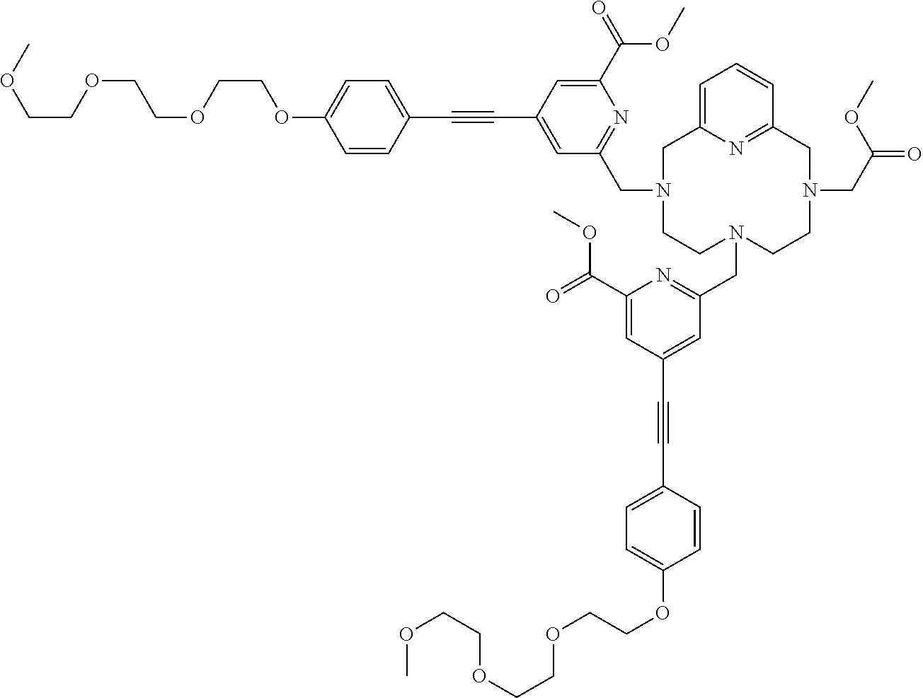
COCCOCCOCCOC1=CC=C(C#CC2=CC(CN3CCN(CC4=NC(C(=O)OC)=CC(C#CC5=CC=C(OCCOCCOCCOC)C=C5)=C4)CCN(CC(=O)OC)CC4=NC(=CC=C4)C3)=NC(C(=O)OC)=C2)C=C1
